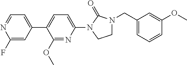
C1(C2=CC=C(N3CCN(CC4=CC=CC(OC)=C4)C3=O)N=C2OC)=CC=NC(F)=C1
